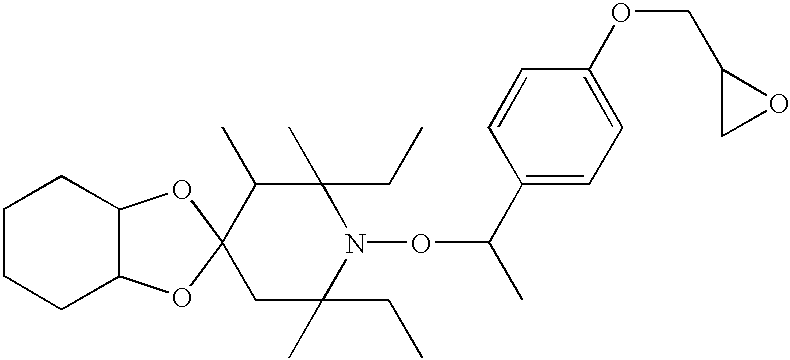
C12C(OC3(O1)CC(C)(CC)N(OC(C)C1=CC=C(OCC4CO4)C=C1)C(C)(CC)C3C)CCCC2
